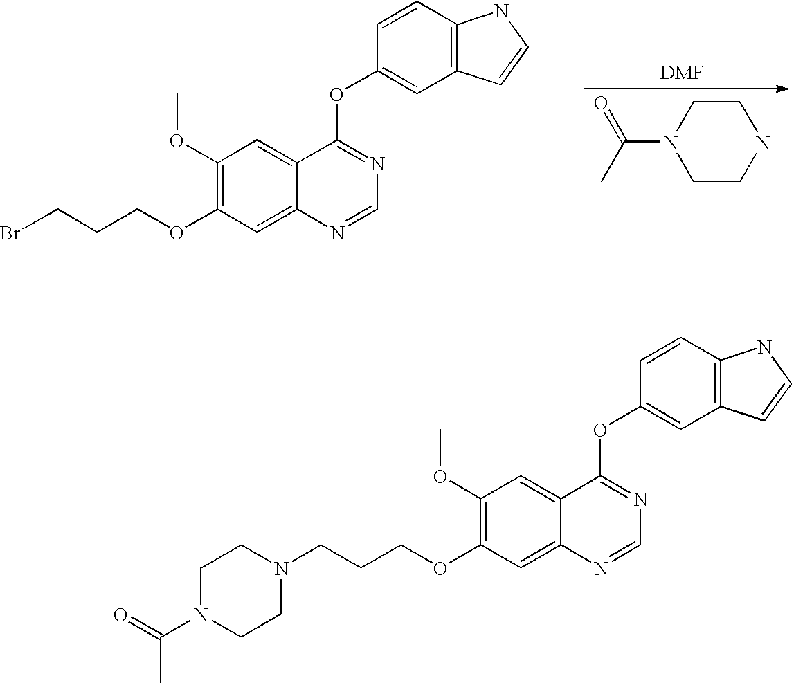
C(CCOC1=C(OC)C=C2C(=C1)N=CN=C2OC1=CC2=C(C=C1)NC=C2)Br.C1CN(C(=O)C)CCN1.C1N(C(=O)C)CCN(CCCOC2=C(OC)C=C3C(=C2)N=CN=C3OC2=CC3=C(C=C2)NC=C3)C1
